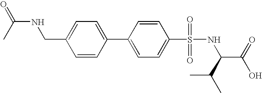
C1=CC(C2=CC=C(S(NC(C(O)=O)C(C)C)(=O)=O)C=C2)=CC=C1CNC(=O)C
